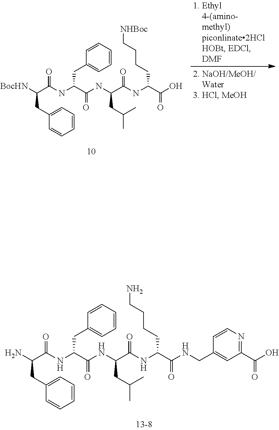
C1=CC=CC=C1CC(C(=O)NC(CC(C)C)C(=O)NC(CCCC[NHBoc])C(=O)O)NC(C(CC1=CC=CC=C1)[BocHN])=O.C1=CC=CC=C1CC(C(=O)NC(CC(C)C)C(=O)NC(CCCCN)C(=O)NCC1=CC(C(=O)O)=NC=C1)NC(C(CC1=CC=CC=C1)N)=O
